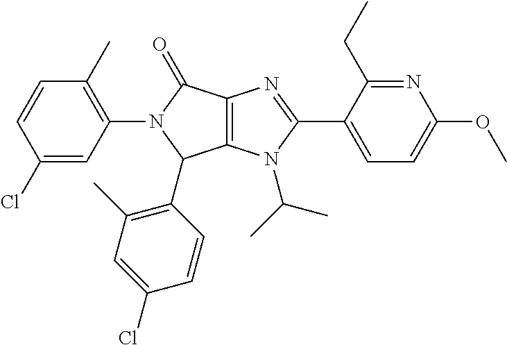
C12=C(N(C(C)C)C(C3=CC=C(OC)N=C3CC)=N1)C(C1=C(C)C=C(Cl)C=C1)N(C1=C(C)C=CC(Cl)=C1)C2=O
